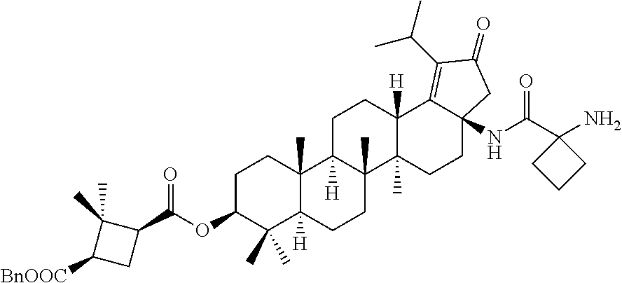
C1C(OC(C2C(C)(C)C([BnOOC])C2)=O)C(C)(C)C2([H])C(C)(C1)C1([H])C(C)(CC2)C2(C)C([H])(CC1)C1=C(C(C)C)C(=O)CC1(NC(C1(N)CCC1)=O)CC2
